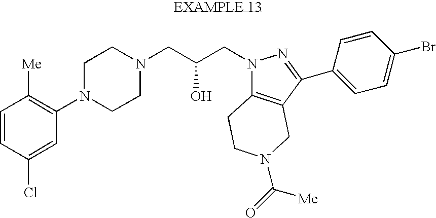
C1=CC(Cl)=CC(N2CCN(CC(CN3C4=C(CN(C(=O)[Me])CC4)C(C4=CC=C(Br)C=C4)=N3)O)CC2)=C1[Me]
